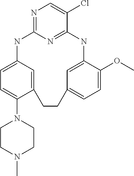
N1=C2N=C(C(Cl)=C1)NC1=CC(=CC=C1OC)CCC1=CC(=CC=C1N1CCN(C)CC1)N2
